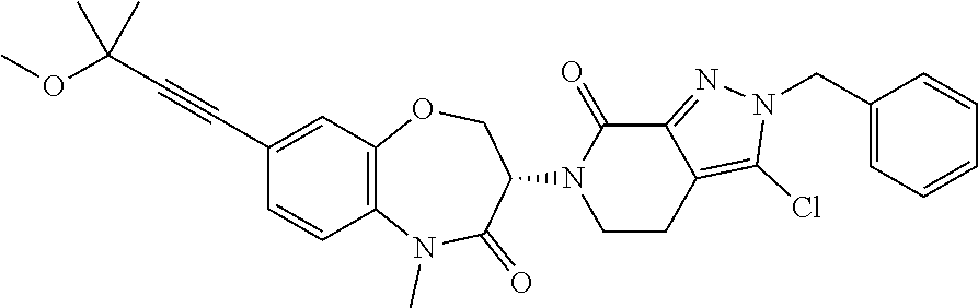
C12=NN(CC3=CC=CC=C3)C(Cl)=C1CCN(C1C(=O)N(C)C3=C(C=C(C#CC(C)(OC)C)C=C3)OC1)C2=O
